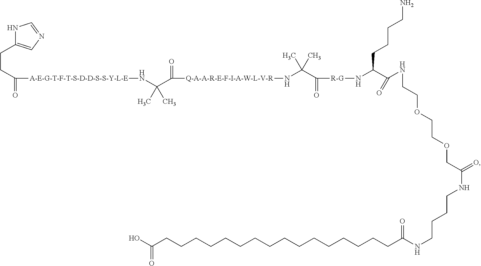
N1C(CCC([A-E-G-T-F-T-S-D-D-S-S-Y-L-E]NC(C([Q-A-A-R-E-F-I-A-W-L-V-R]NC(C([R-G]NC(CCCCN)C(=O)NCCOCCOCC(NCCCCNC(CCCCCCCCCCCCCCCCC(O)=O)=O)=O)=O)(C)C)=O)(C)C)=O)=CN=C1
